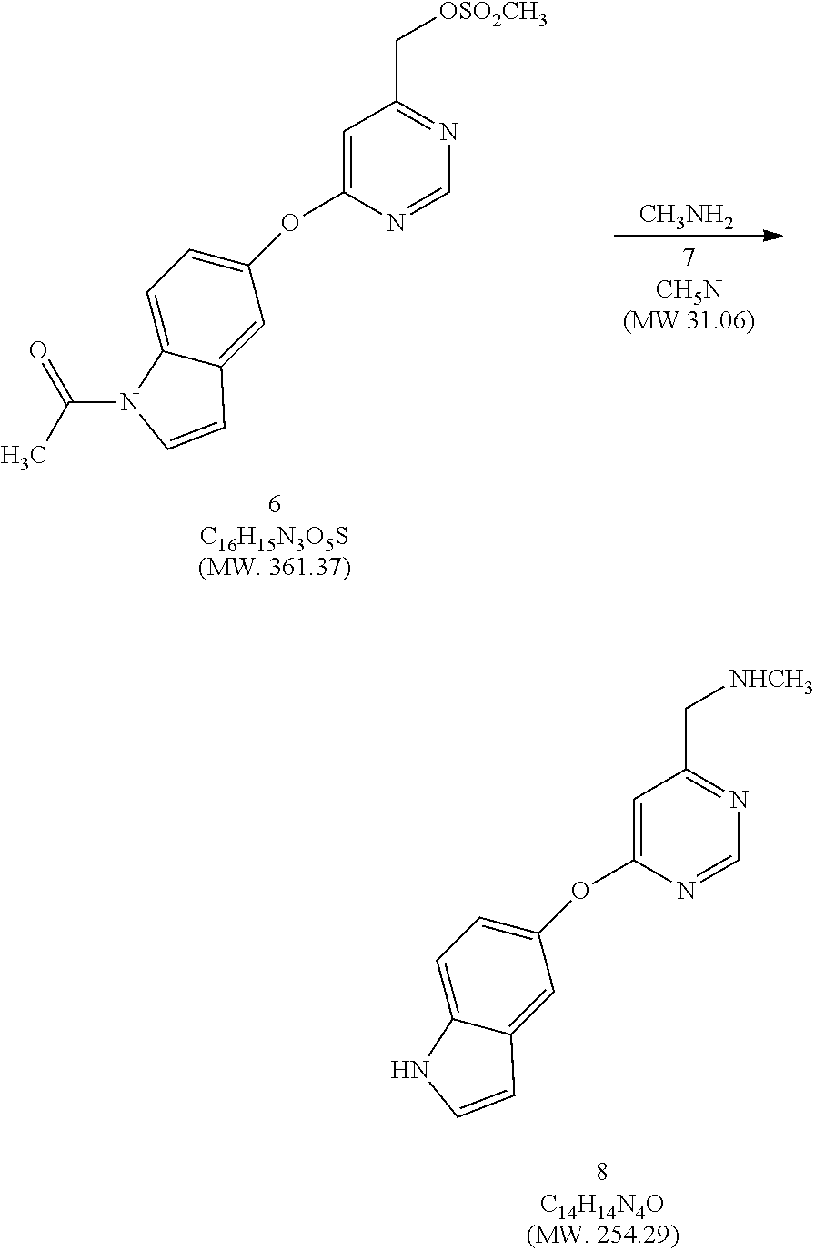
C1=C(OC2=CC=C3C(=C2)C=CN3C(C)=O)N=CN=C1C[OSO2CH3].[CH3NH2].C1=C(OC2=CC=C3C(=C2)C=CN3)N=CN=C1C[NHCH3]
